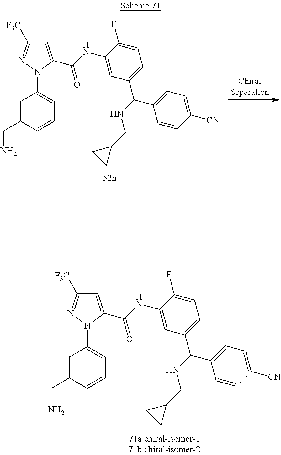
C1=C(NC(C2=CC([F3C])=NN2C2=CC=CC(CN)=C2)=O)C(F)=CC=C1C(C1=CC=C([CN])C=C1)NCC1CC1.C1=C(NC(C2=CC([F3C])=NN2C2=CC=CC(CN)=C2)=O)C(F)=CC=C1C(C1=CC=C([CN])C=C1)NCC1CC1
